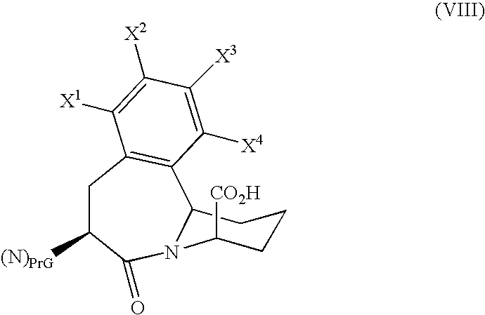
C1C([(N)PrG])C(=O)N2C(C3=C1C([X1])=C([X2])C([X3])=C3[X4])CCCC2[CO2H]
